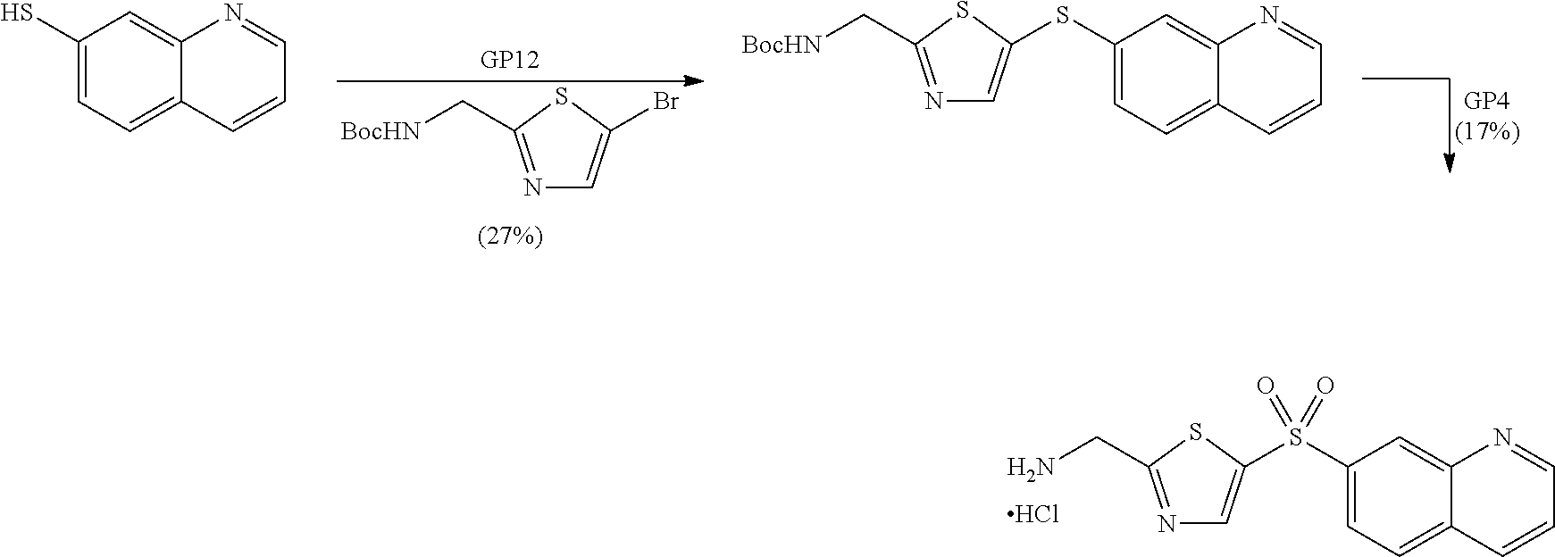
Cl.N1=C(CN)SC(S(C2=CC=C3C(=C2)N=CC=C3)(=O)=O)=C1.N1=C(C[BocHN])SC(Br)=C1.C1(S)=CC=C2C(=C1)N=CC=C2.N1=C(C[BocHN])SC(SC2=CC=C3C(=C2)N=CC=C3)=C1
